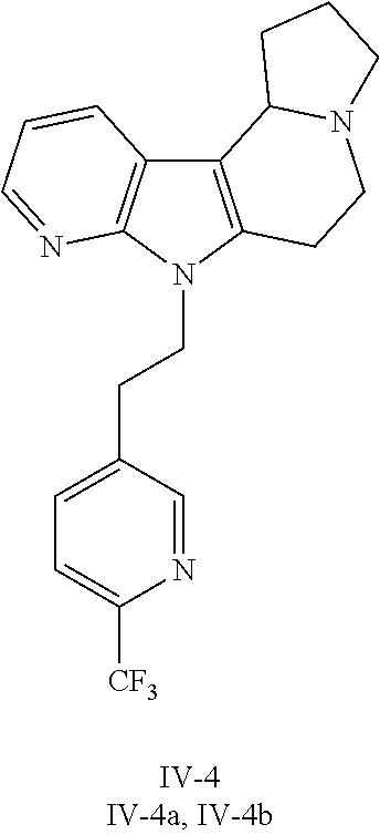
C12=C(N(CCC3=CC=C([CF3])N=C3)C3=C1C=CC=N3)CCN1C2CCC1
